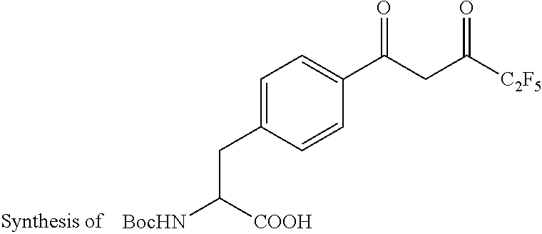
C1=C(CC([BocHN])[COOH])C=CC(C(CC([C2F5])=O)=O)=C1
